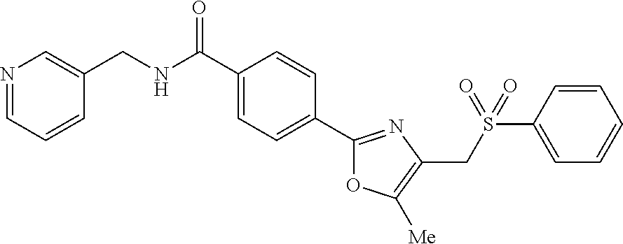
N1=CC=CC(CNC(C2=CC=C(C3=NC(CS(C4=CC=CC=C4)(=O)=O)=C([Me])O3)C=C2)=O)=C1
